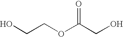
OCCOC(CO)=O
